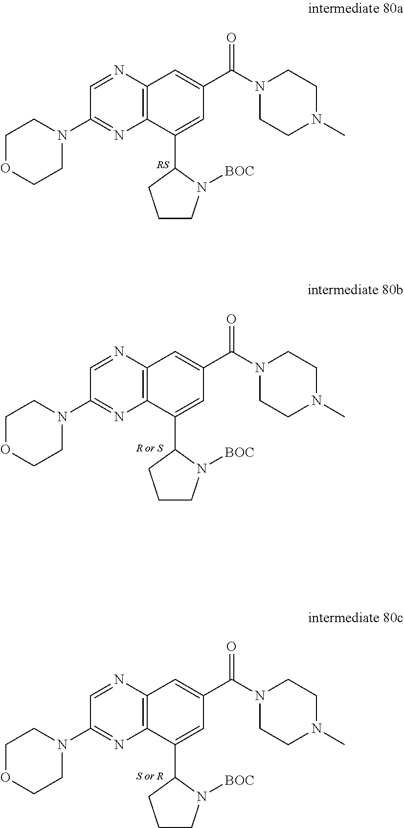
C12=C(N=CC(N3CCOCC3)=N1)C=C(C(N1CCN(C)CC1)=O)C=C2C1CCCN1[BOC].C12=C(N=CC(N3CCOCC3)=N1)C=C(C(N1CCN(C)CC1)=O)C=C2C1CCCN1[BOC].C12=C(N=CC(N3CCOCC3)=N1)C=C(C(N1CCN(C)CC1)=O)C=C2C1CCCN1[BOC]
